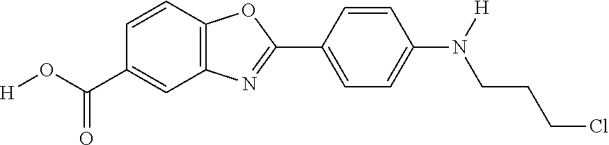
C1=CC2=C(C=C1C(O[H])=O)N=C(C1=CC=C(N([H])CCCCl)C=C1)O2
